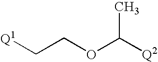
[Q1]CCOC([Q2])C
